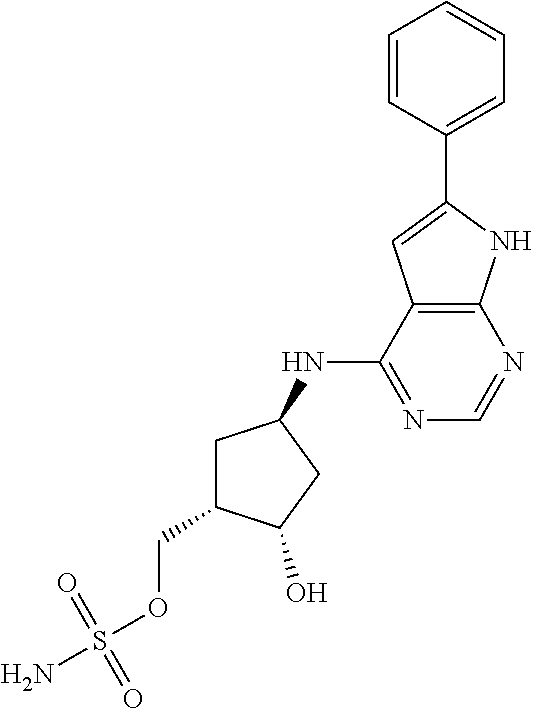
NS(OCC1CC(NC2=NC=NC3=C2C=C(C2=CC=CC=C2)N3)CC1O)(=O)=O
